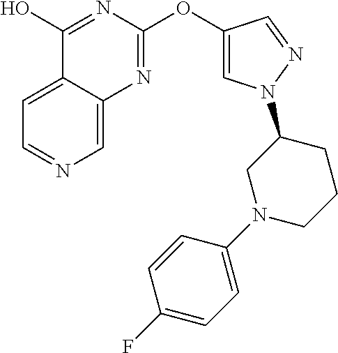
C1=C2C(=CN=C1)N=C(OC1=CN(C3CN(C4=CC=C(F)C=C4)CCC3)N=C1)N=C2O
